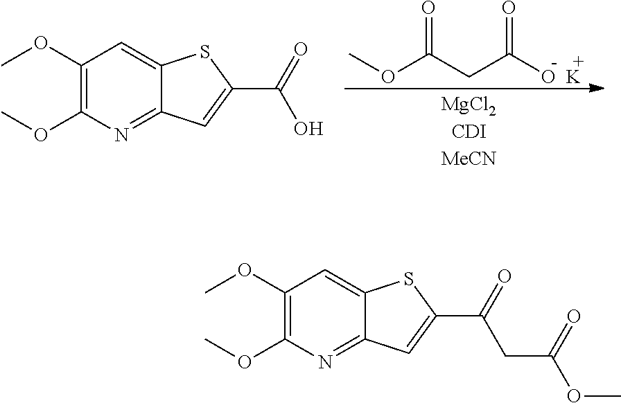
COC(CC([O  K])=O)=O.C1(OC)=C(OC)N=C2C(=C1)SC(C(=O)O)=C2.C1(OC)=C(OC)N=C2C(=C1)SC(C(=O)CC(OC)=O)=C2
